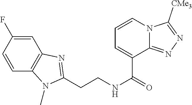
C(CNC(=O)C1=CC=CN2C1=NN=C2[CMe3])C1=NC2=C(C=CC(F)=C2)N1C
